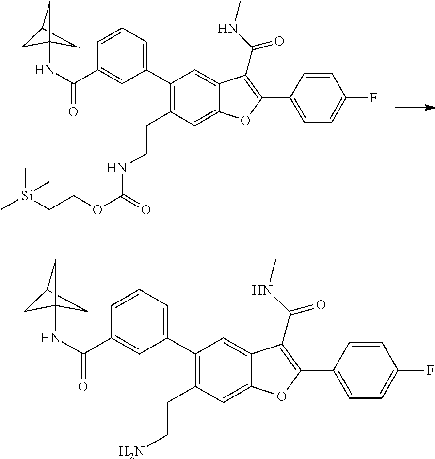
C1(C2=CC=CC(C(NC34CC(C3)C4)=O)=C2)=C(CCN)C=C2C(=C1)C(C(=O)NC)=C(C1=CC=C(F)C=C1)O2.C1(C2=CC=CC(C(NC34CC(C3)C4)=O)=C2)=C(CCNC(OCC[Si](C)(C)C)=O)C=C2C(=C1)C(C(=O)NC)=C(C1=CC=C(F)C=C1)O2
